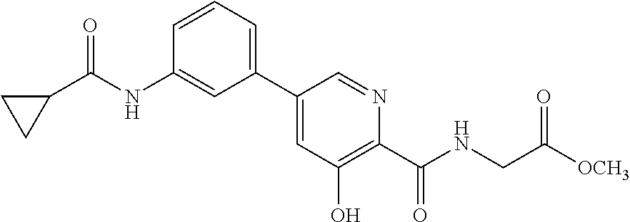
C1(C2=CC=CC(NC(C3CC3)=O)=C2)=CC(O)=C(C(=O)NCC([OCH3])=O)N=C1
